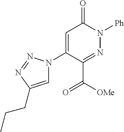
C(C1=NN([Ph])C(=O)C=C1N1C=C(CCC)N=N1)([OMe])=O
